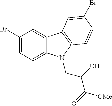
C1(Br)=CC=C2C(=C1)C1=C(N2CC(O)C(=O)[OMe])C=CC(Br)=C1
